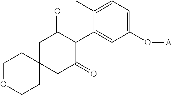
C1(O[A])=CC=C(C)C(C2C(=O)CC3(CC2=O)CCOCC3)=C1
